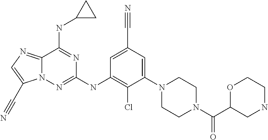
C1=C(C#N)C=C(N2CCN(C(C3CNCCO3)=O)CC2)C(Cl)=C1NC1=NN2C(=NC=C2C#N)C(NC2CC2)=N1
